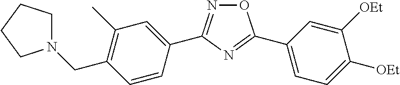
O1N=C(C2=CC(C)=C(CN3CCCC3)C=C2)N=C1C1=CC=C([OEt])C([OEt])=C1
